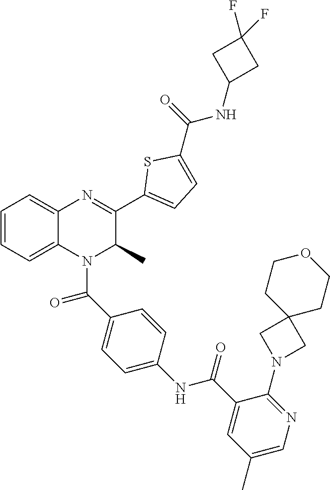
C1=CC=C2C(=C1)N=C(C1=CC=C(C(=O)NC3CC(F)(F)C3)S1)C(C)N2C(C1=CC=C(NC(C2=CC(C)=CN=C2N2CC3(C2)CCOCC3)=O)C=C1)=O
